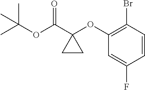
C1=CC(Br)=C(OC2(C(OC(C)(C)C)=O)CC2)C=C1F
